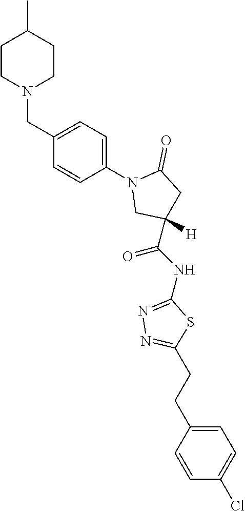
C1CN(CC2=CC=C(N3CC([H])(C(NC4=NN=C(CCC5=CC=C(Cl)C=C5)S4)=O)CC3=O)C=C2)CCC1C
